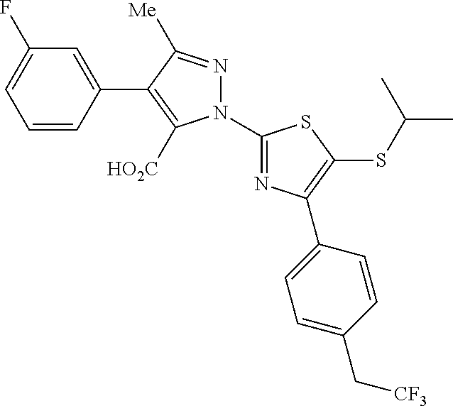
C1=CC(C2=C([HO2C])N(C3=NC(C4=CC=C(C[CF3])C=C4)=C(SC(C)C)S3)N=C2[Me])=CC(F)=C1
